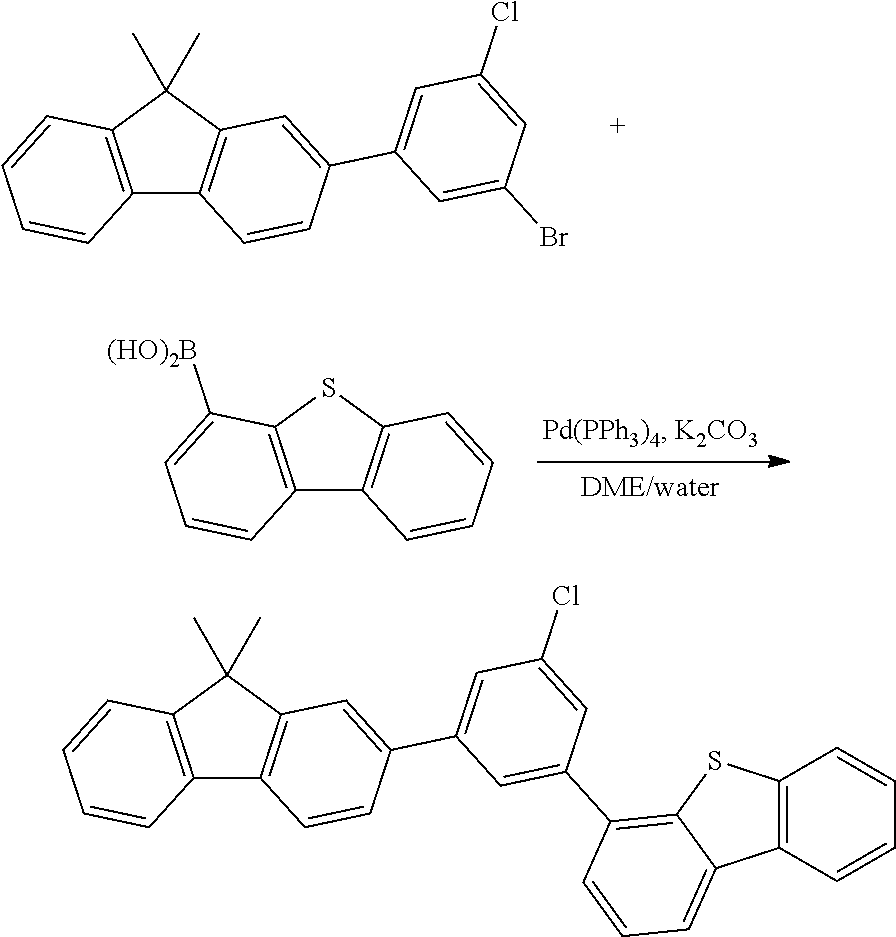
C12=C(C(C)(C)C3=C1C=CC(C1=CC(Cl)=CC(Br)=C1)=C3)C=CC=C2.C12=C(SC3=C1C=CC=C3)C([(HO)2B])=CC=C2.C12=C(C(C)(C)C3=C1C=CC(C1=CC(Cl)=CC(C4=C5SC6=C(C=CC=C6)C5=CC=C4)=C1)=C3)C=CC=C2
